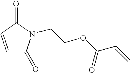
C1=CC(=O)N(CCOC(=O)C=C)C1=O
